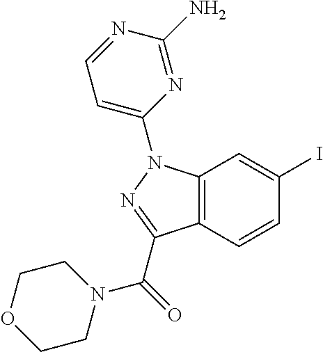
C12=C(C=CC(I)=C1)C(C(N1CCOCC1)=O)=NN2C1=CC=NC(N)=N1
